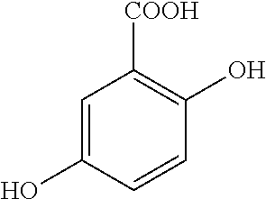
C1=C(O)C=CC(O)=C1[COOH]
